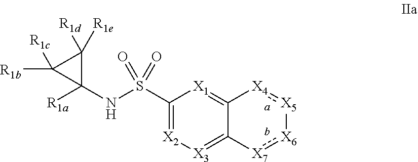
C12=[X1]C(S(NC3([R1a])C([R1d])([R1e])C3([R1b])[R1c])(=O)=O)=[X2][X3]=C1[X7]:[X6][X5]:[X4]2
